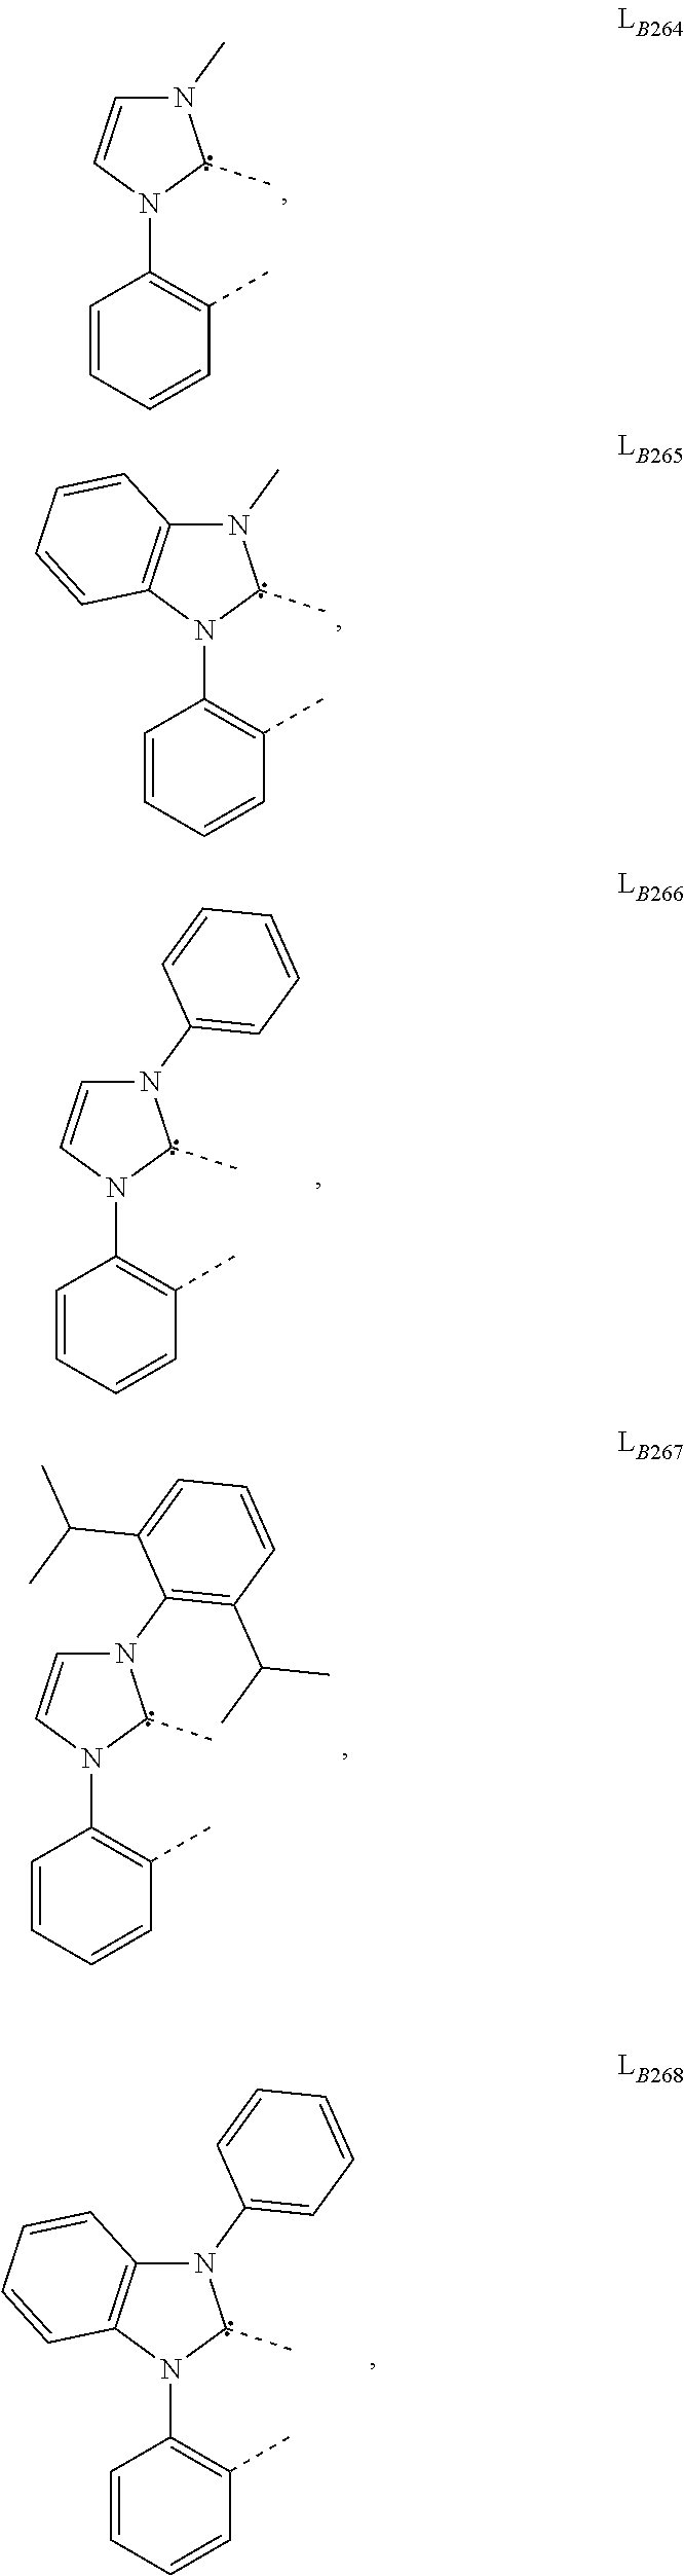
N1(C2=C(C)C=CC=C2)C(C)N(C)C2=C1C=CC=C2.N1(C2=C(C)C=CC=C2)C(C)N(C)C=C1.N1(C2=C(C)C=CC=C2)C=CN(C2=C(C(C)C)C=CC=C2C(C)C)C1C.N1(C2=C(C)C=CC=C2)C=CN(C2=CC=CC=C2)C1C.N1(C2=C(C)C=CC=C2)C2=C(N(C3=CC=CC=C3)C1C)C=CC=C2
